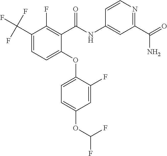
C1(C(F)(F)F)=CC=C(OC2=CC=C(OC(F)F)C=C2F)C(C(NC2=CC(C(N)=O)=NC=C2)=O)=C1F
